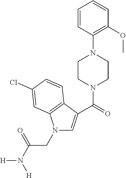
C1=CC(N2CCN(C(=O)C3=CN(CC(N([H])[H])=O)C4=C3C=CC(Cl)=C4)CC2)=C(OC)C=C1
